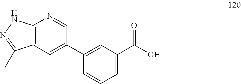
C12=C(C=C(C3=CC(C(=O)O)=CC=C3)C=N1)C(C)=NN2
